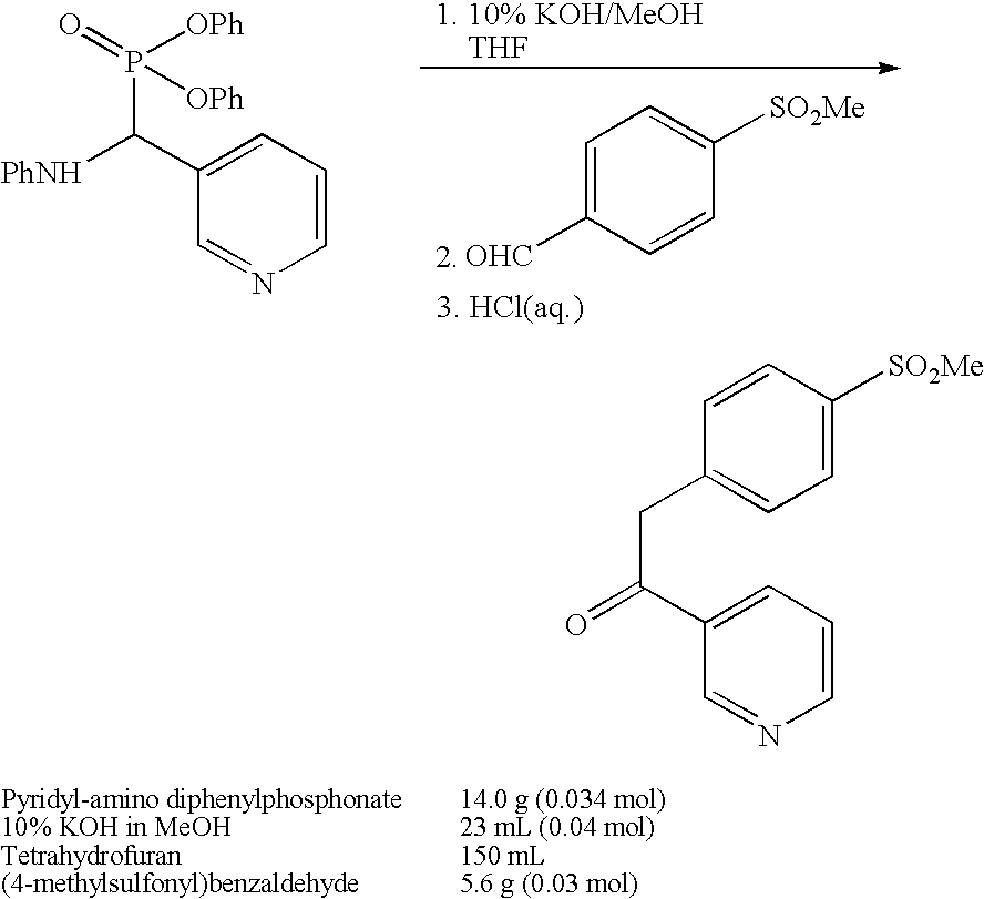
P(C(C1=CC=CN=C1)[PhNH])(=O)([OPh])[OPh].C1=C([OHC])C=CC([SO2Me])=C1.C(C(C1=CC=CN=C1)=O)C1=CC=C([SO2Me])C=C1
